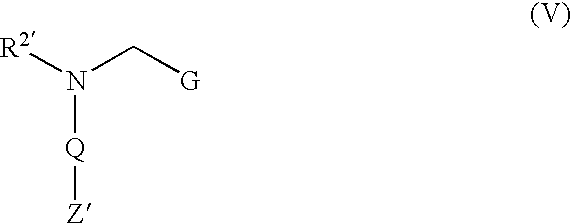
[R2]N(C[G])[Q][Z]
